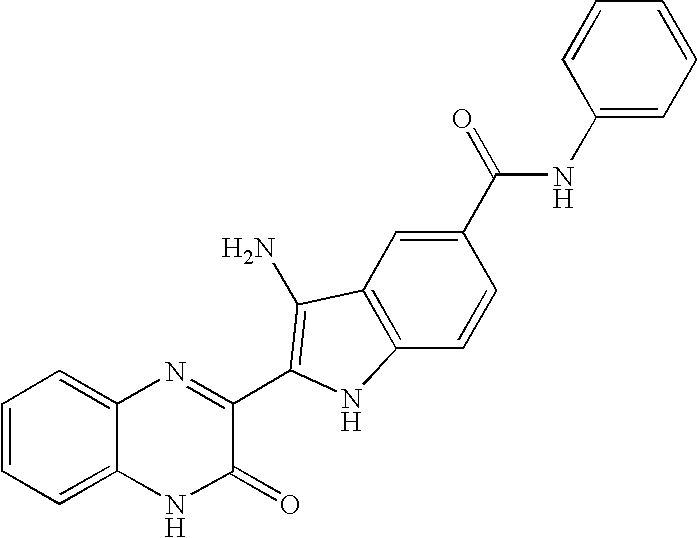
C1=C2C(=CC=C1)N=C(C1=C(N)C3=C(C=CC(C(=O)NC4=CC=CC=C4)=C3)N1)C(=O)N2
